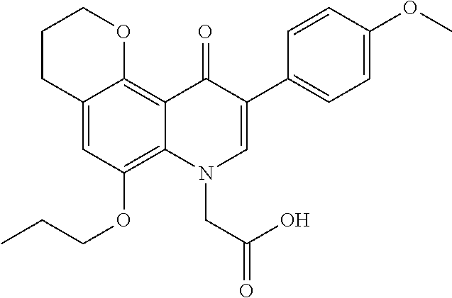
C12=CC(OCCC)=C3C(=C1OCCC2)C(=O)C(C1=CC=C(OC)C=C1)=CN3CC(O)=O
